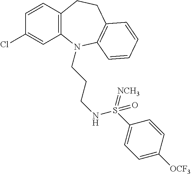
C1=CC(Cl)=CC2=C1CCC1=C(N2CCCNS(=[NCH3])(C2=CC=C([OCF3])C=C2)=O)C=CC=C1
